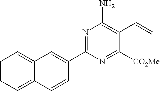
C1(C2=NC(N)=C(C=C)C([CO2Me])=N2)=CC2=CC=CC=C2C=C1
